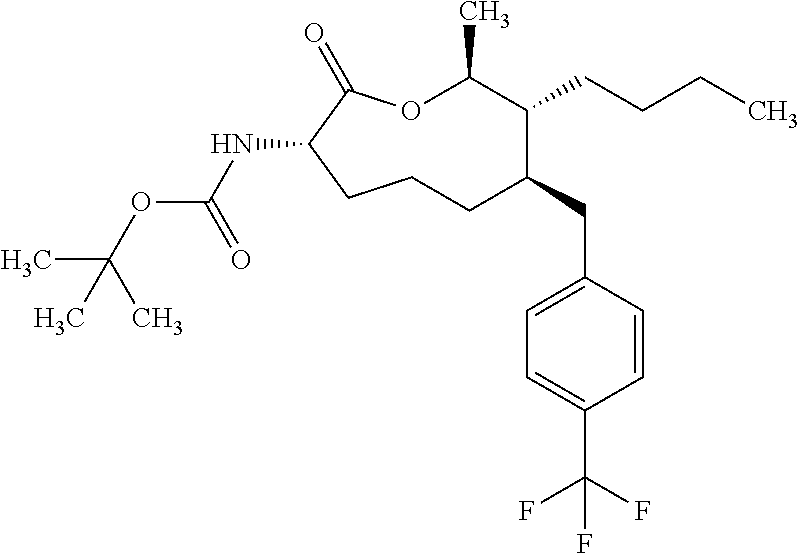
O1C(C)C(CCCC)C(CC2=CC=C(C(F)(F)F)C=C2)CCCC(NC(OC(C)(C)C)=O)C1=O
